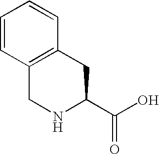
OC(C1CC2=C(CN1)C=CC=C2)=O
